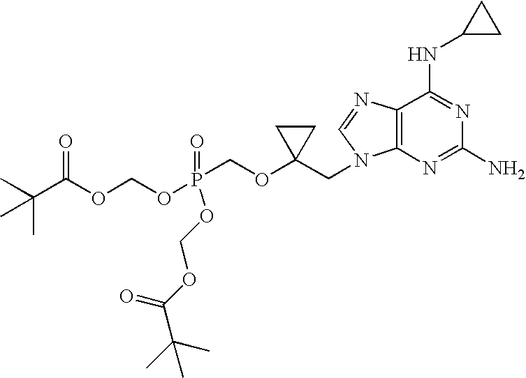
O(P(COC1(CN2C3=C(C(NC4CC4)=NC(N)=N3)N=C2)CC1)(OCOC(C(C)(C)C)=O)=O)COC(C(C)(C)C)=O
